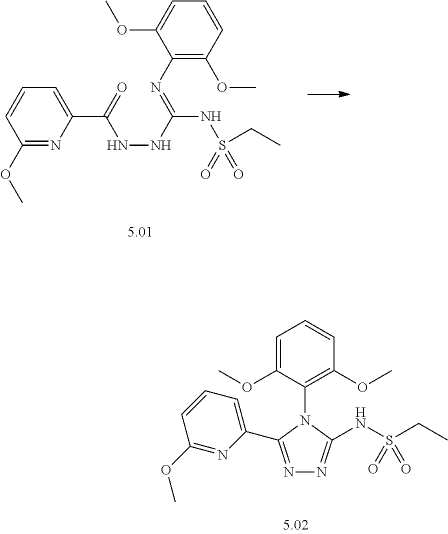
N1=C(C2=CC=CC(OC)=N2)N(C2=C(OC)C=CC=C2OC)C(NS(CC)(=O)=O)=N1.C1(N=C(NS(CC)(=O)=O)NNC(=O)C2=CC=CC(OC)=N2)=C(OC)C=CC=C1OC
